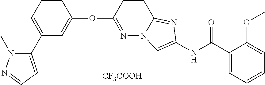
[CF3COOH].O(C1=NN2C(=NC(NC(C3=CC=CC=C3OC)=O)=C2)C=C1)C1=CC(C2=CC=NN2C)=CC=C1
